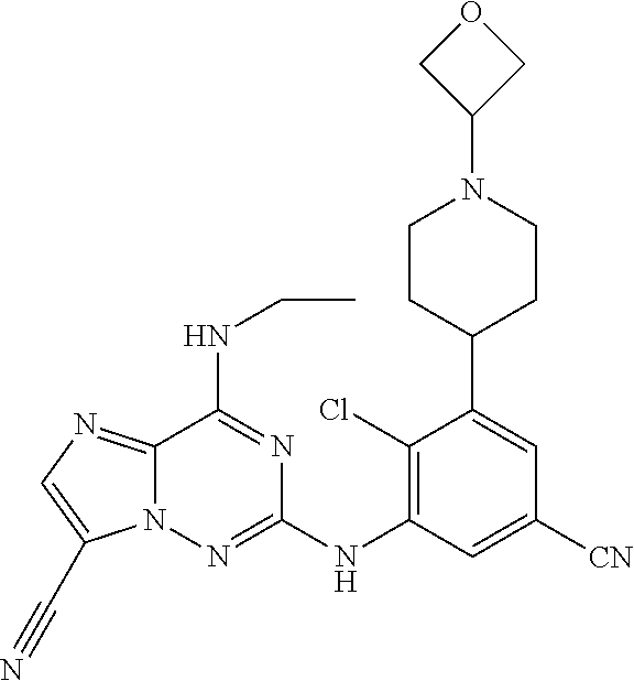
C12=NC=C(C#N)N1N=C(NC1=C(Cl)C(C3CCN(C4COC4)CC3)=CC([CN])=C1)N=C2NCC
